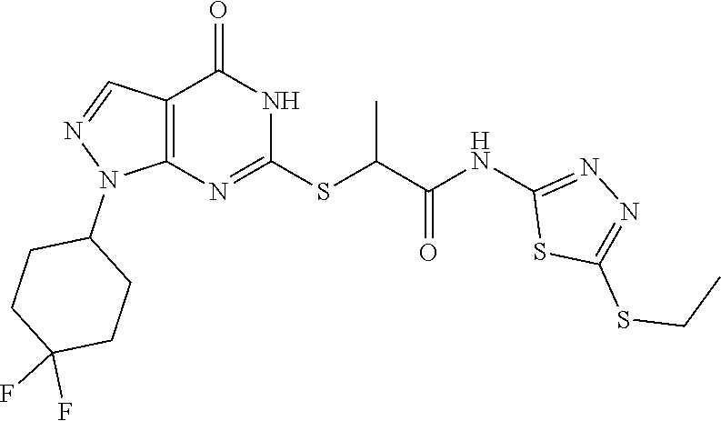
C1(SC(C(=O)NC2=NN=C(SCC)S2)C)=NC2=C(C=NN2C2CCC(F)(F)CC2)C(=O)N1
